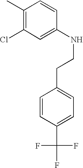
C1(C)=C(Cl)C=C(NCCC2=CC=C(C(F)(F)F)C=C2)C=C1
